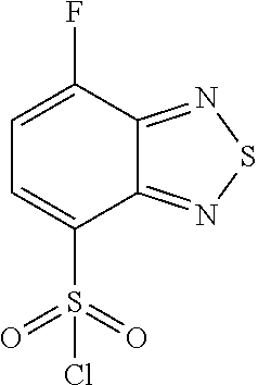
C12=NSN=C1C(F)=CC=C2S(=O)(=O)Cl
